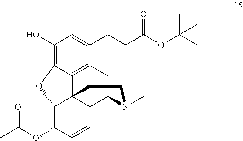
C1(O)=C2C3=C(C(CCC(OC(C)(C)C)=O)=C1)CC1C4C3(C(C(OC(C)=O)C=C4)O2)CCN1C
